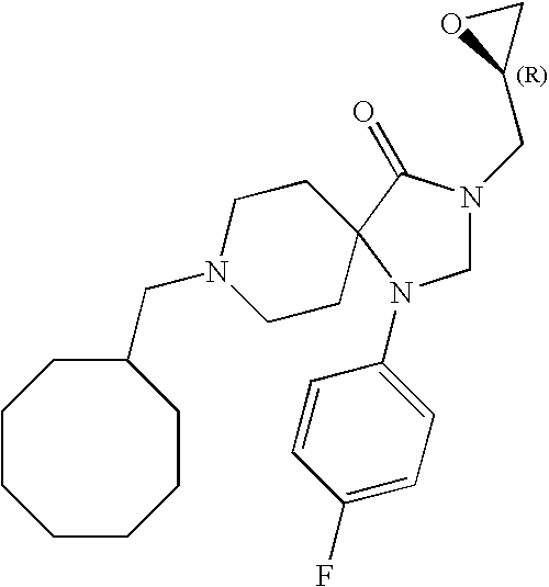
C1N(CC2CO2)C(=O)C2(N1C1=CC=C(F)C=C1)CCN(CC1CCCCCCC1)CC2
